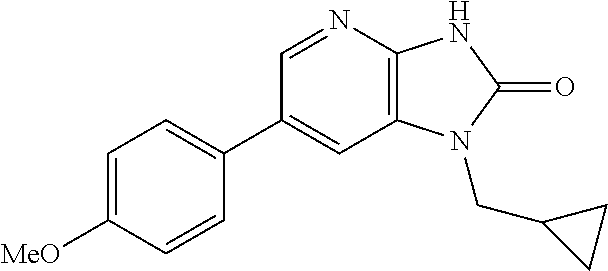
C1(C2=CC=C([MeO])C=C2)=CC2=C(N=C1)NC(=O)N2CC1CC1
